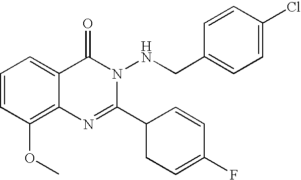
C1=CC(OC)=C2C(=C1)C(=O)N(NCC1=CC=C(Cl)C=C1)C(C1CC=C(F)C=C1)=N2
